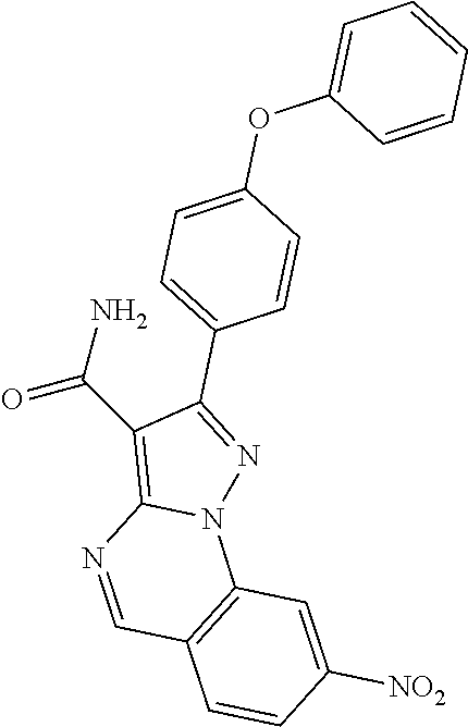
C1=CC(OC2=CC=CC=C2)=CC=C1C1=NN2C(=C1C(=O)N)N=CC1=C2C=C([NO2])C=C1
